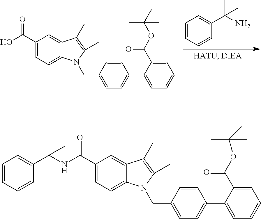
C1=CC=CC(C(N)(C)C)=C1.OC(C1=CC=C2C(=C1)C(C)=C(C)N2CC1=CC=C(C2=CC=CC=C2C(OC(C)(C)C)=O)C=C1)=O.C1=CC=CC(C(NC(C2=CC=C3C(=C2)C(C)=C(C)N3CC2=CC=C(C3=CC=CC=C3C(OC(C)(C)C)=O)C=C2)=O)(C)C)=C1
